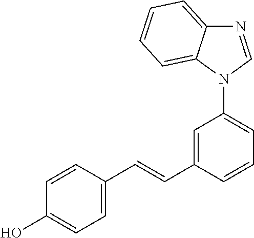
C1(C=CC2=CC(N3C=NC4=CC=CC=C34)=CC=C2)=CC=C(O)C=C1
